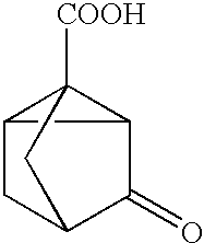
C12C(=O)C3C([COOH])(C3C1)C2
